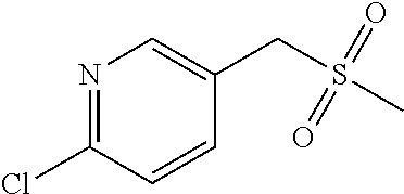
N1=C(Cl)C=CC(CS(C)(=O)=O)=C1
